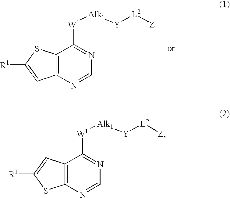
C12=C(N=CN=C1[W1][Alk1][Y][L2][Z])C=C([R1])S2.C12=C(N=CN=C1[W1][Alk1][Y][L2][Z])SC([R1])=C2
